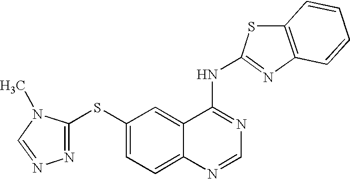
N1=C(SC2=CC=C3C(=C2)C(NC2=NC4=C(S2)C=CC=C4)=NC=N3)N(C)C=N1
